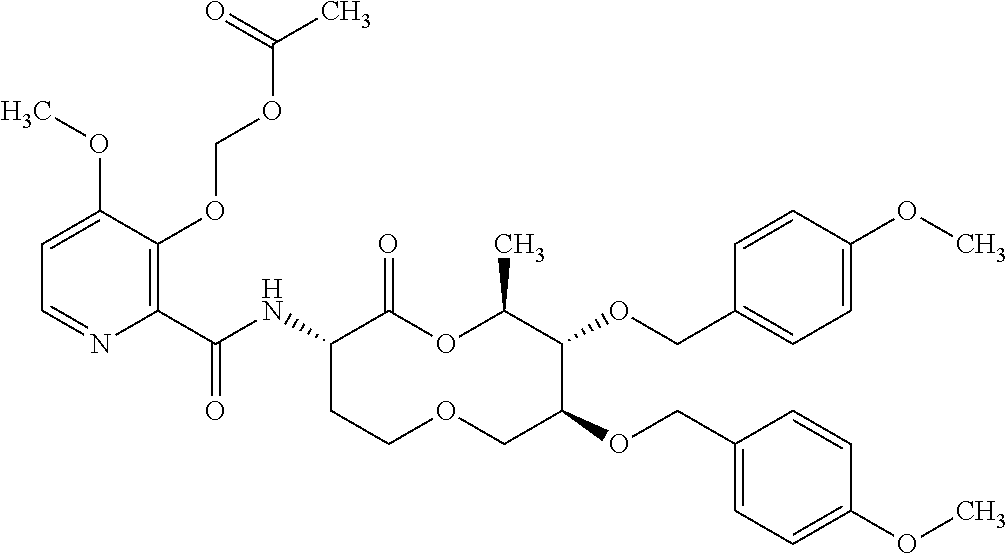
C1(C(NC2C(=O)OC(C)C(OCC3=CC=C(OC)C=C3)C(OCC3=CC=C(OC)C=C3)COCC2)=O)=C(OCOC(C)=O)C(OC)=CC=N1
